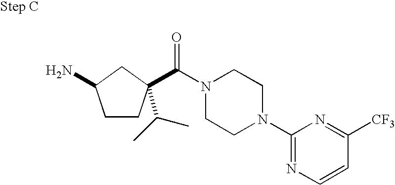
NC1CCC(C(=O)N2CCN(C3=NC=CC([CF3])=N3)CC2)(C(C)C)C1
